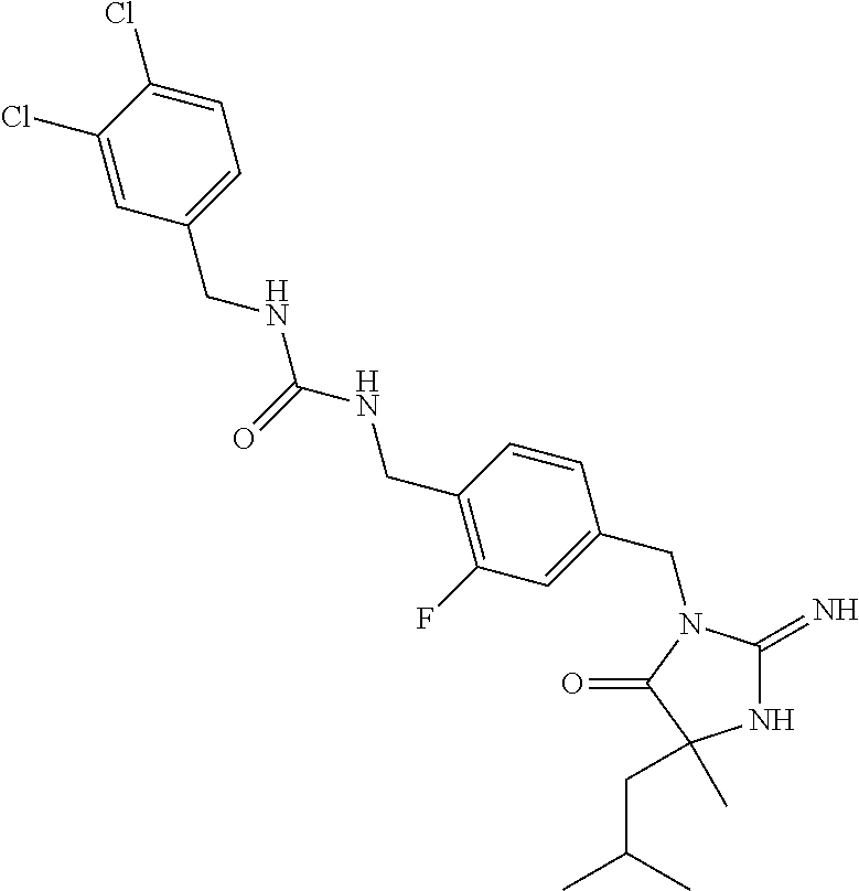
N1C(=N)N(CC2=CC(F)=C(CNC(NCC3=CC=C(Cl)C(Cl)=C3)=O)C=C2)C(=O)C1(C)CC(C)C
